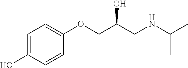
N(C(C)C)CC(COC1=CC=C(O)C=C1)O
